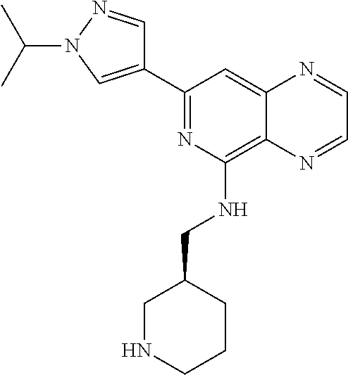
C1(C2=NC(NCC3CNCCC3)=C3C(=C2)N=CC=N3)=CN(C(C)C)N=C1
